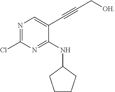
N1=C(Cl)N=C(NC2CCCC2)C(C#CC[OH])=C1
